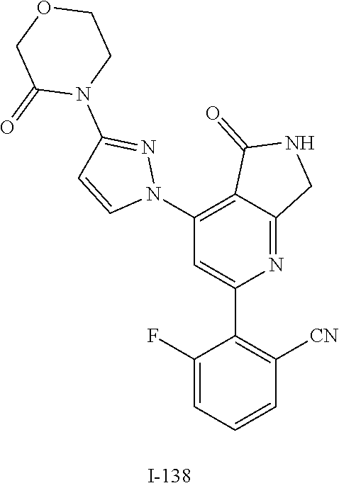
C1(C2=CC(N3N=C(N4CCOCC4=O)C=C3)=C3C(=N2)CNC3=O)=C([CN])C=CC=C1F
